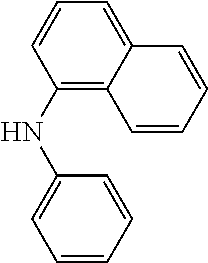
C1(NC2=CC=CC=C2)=C2C(=CC=C1)C=CC=C2
